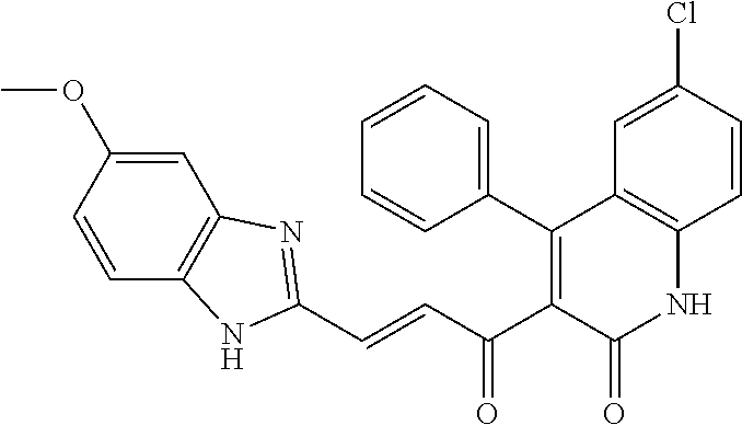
C1(C2=C(C(C=CC3=NC4=C(C=CC(OC)=C4)N3)=O)C(=O)NC3=C2C=C(Cl)C=C3)=CC=CC=C1
